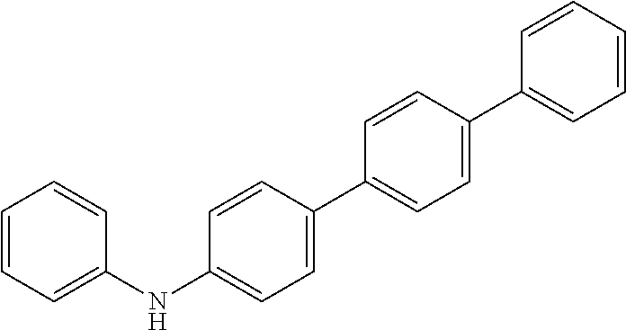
C1=CC=C(NC2=CC=C(C3=CC=C(C4=CC=CC=C4)C=C3)C=C2)C=C1
